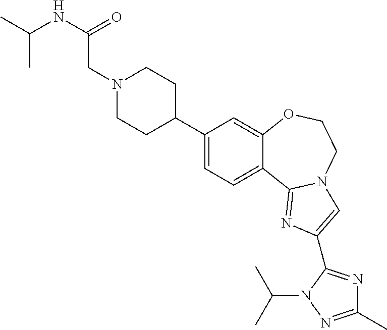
C1(C2CCN(CC(NC(C)C)=O)CC2)=CC=C2C(=C1)OCCN1C2=NC(C2=NC(C)=NN2C(C)C)=C1
